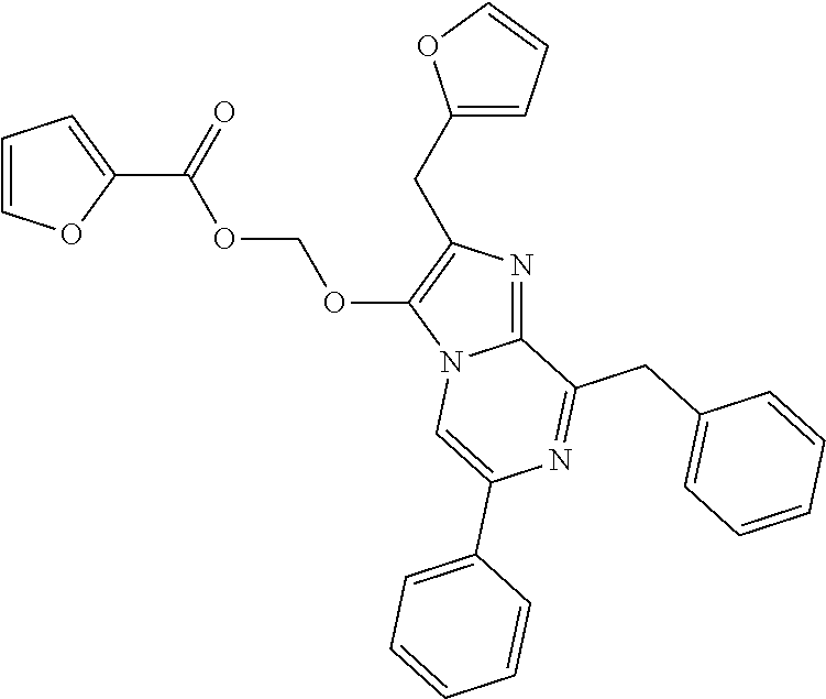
C1(C(=O)OCOC2=C(CC3=CC=CO3)N=C3N2C=C(C2=CC=CC=C2)N=C3CC2=CC=CC=C2)=CC=CO1
